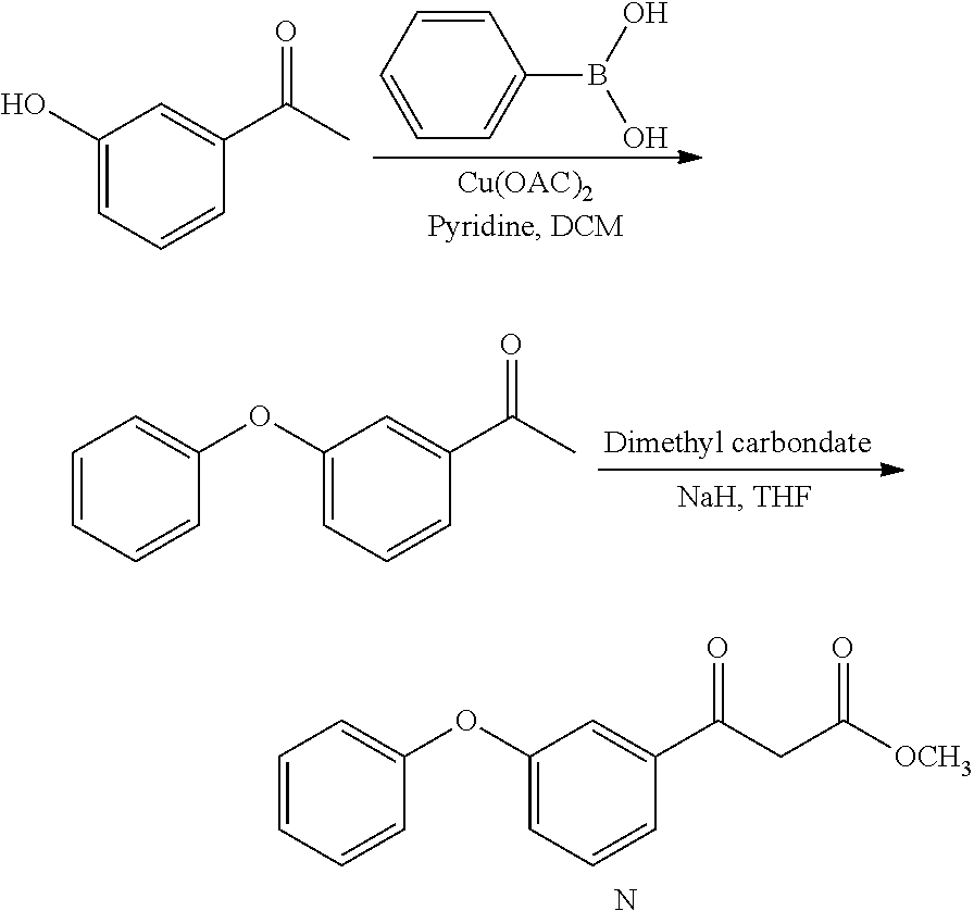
C1=CC=CC=C1B(O)O.C1(O)=CC=CC(C(C)=O)=C1.C1=CC=CC(OC2=CC=CC(C(C)=O)=C2)=C1.C1=CC=CC(OC2=CC=CC(C(CC([OCH3])=O)=O)=C2)=C1.N
